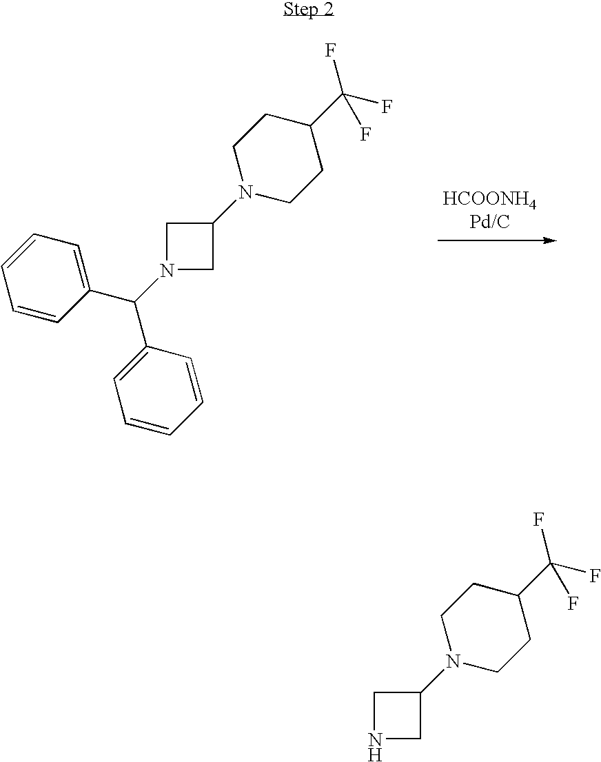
C1N(C(C2=CC=CC=C2)C2=CC=CC=C2)CC1N1CCC(C(F)(F)F)CC1.C1NCC1N1CCC(C(F)(F)F)CC1
